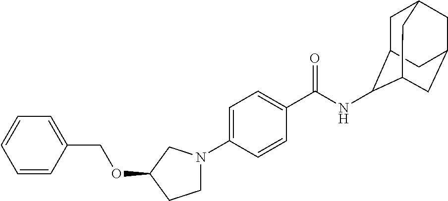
C1=C(N2CCC(OCC3=CC=CC=C3)C2)C=CC(C(NC2C3CC4CC(CC2C4)C3)=O)=C1
